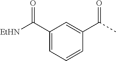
C1(C([EtHN])=O)=CC=CC(C(C)=O)=C1
